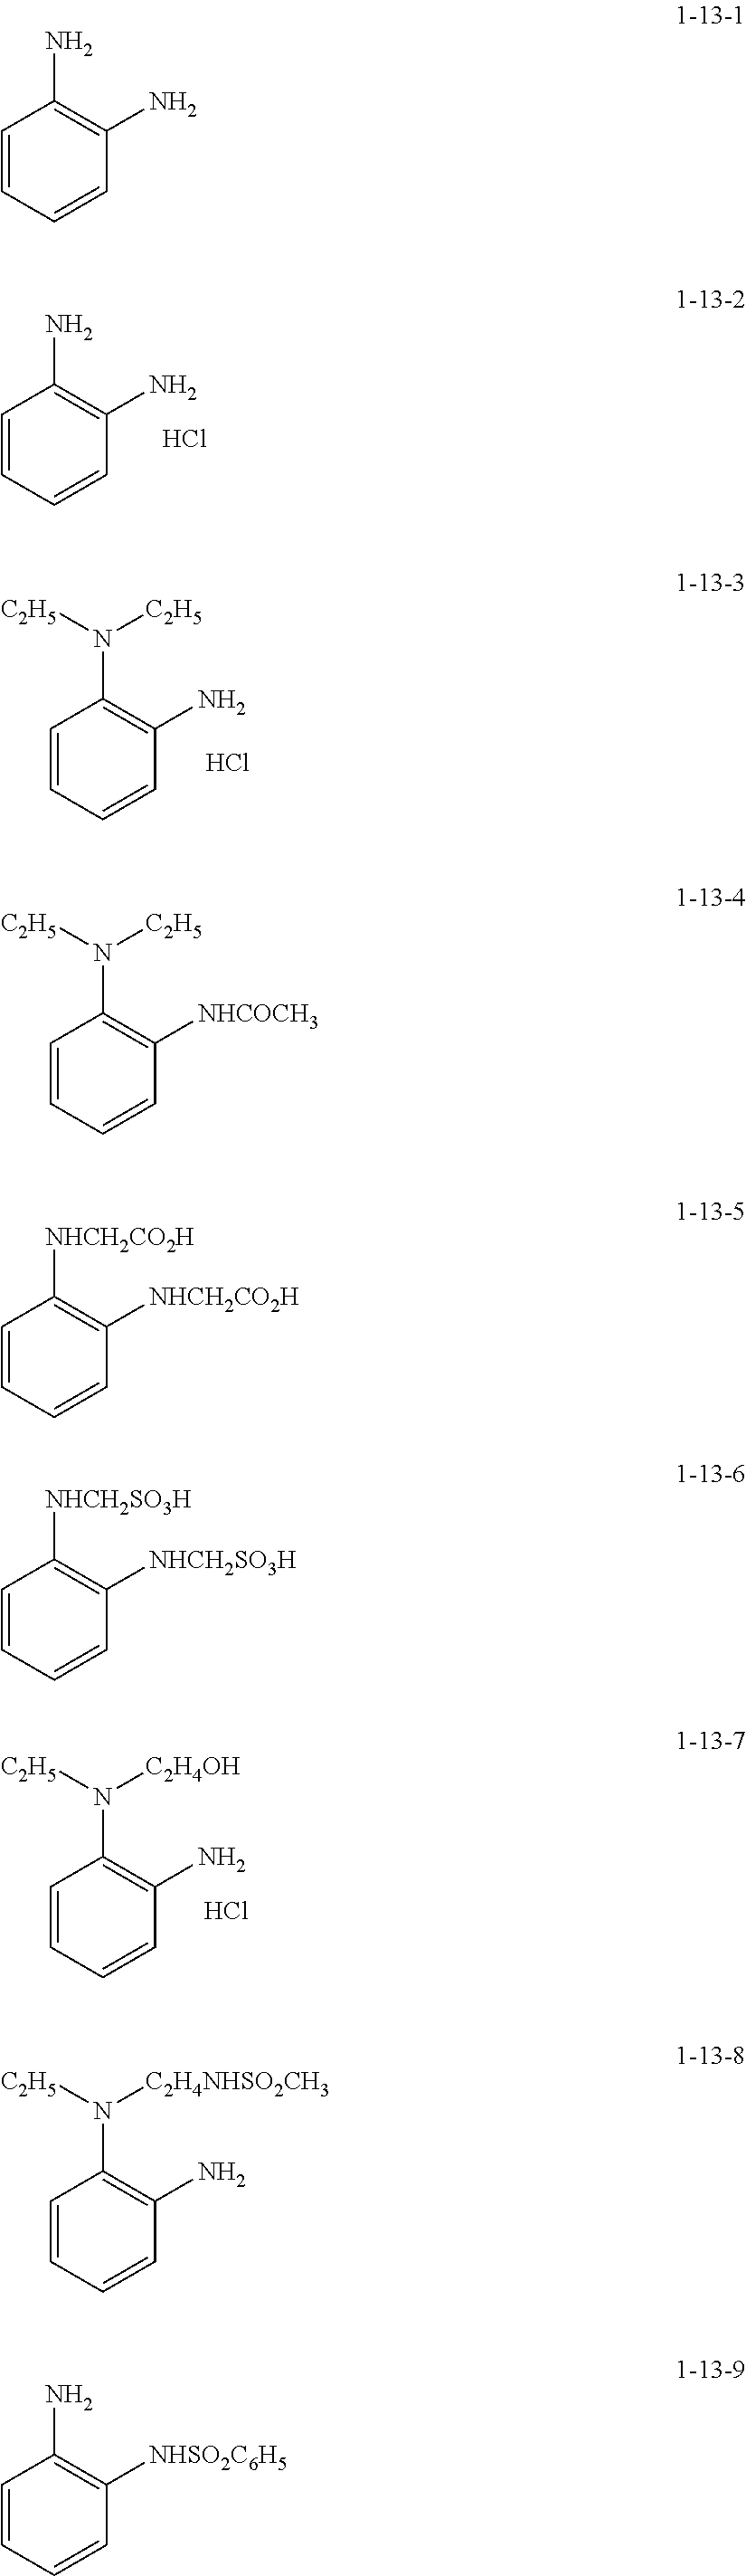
C1=CC=CC(N)=C1N.Cl.C1=CC=CC(N)=C1N([C2H5])[C2H5].Cl.C1=CC=CC(N)=C1N([C2H5])[C2H4OH].Cl.C1=CC=CC(N)=C1N.C1=CC=CC([NHCOCH3])=C1N([C2H5])[C2H5].C1=CC=CC([NHCH2CO2H])=C1[NHCH2CO2H].C1=CC=CC([NHCH2SO3H])=C1[NHCH2SO3H].C1=CC=CC(N)=C1N([C2H5])[C2H4NHSO2CH3].C1=CC=CC([NHSO2C6H5])=C1N
